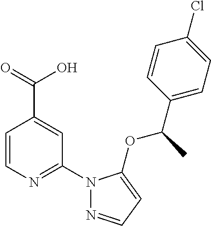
C1=CN=C(N2N=CC=C2OC(C2=CC=C(Cl)C=C2)C)C=C1C(=O)O
